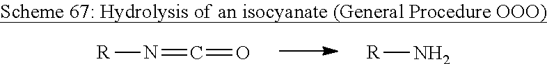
[R]N.[R]N=C=O
